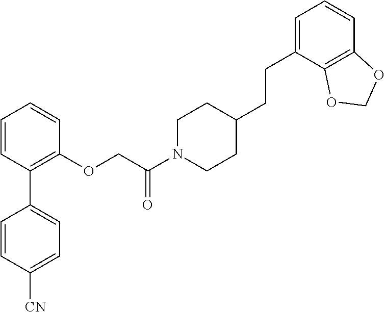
C1=CC(C2=CC=C([CN])C=C2)=C(OCC(N2CCC(CCC3=CC=CC4=C3OCO4)CC2)=O)C=C1
